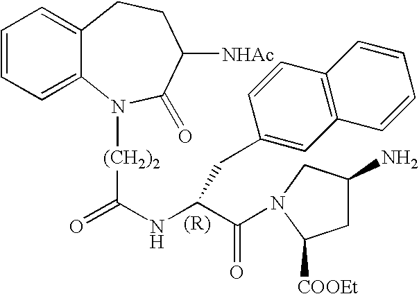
C12=CC=CC=C1CCC([NHAc])C(=O)N2[(CH2)2]C(=O)NC(C(=O)N1CC(N)CC1[COOEt])CC1=CC2=C(C=C1)C=CC=C2
